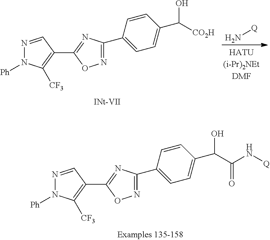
N[Q].C1(C2=NC(C3=CC=C(C(O)[CO2H])C=C3)=NO2)=C([CF3])N([Ph])N=C1.C1(C2=NC(C3=CC=C(C(O)C(N[Q])=O)C=C3)=NO2)=C([CF3])N([Ph])N=C1
